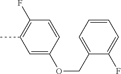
C1=C(OCC2=CC=CC=C2F)C=CC(F)=C1C
